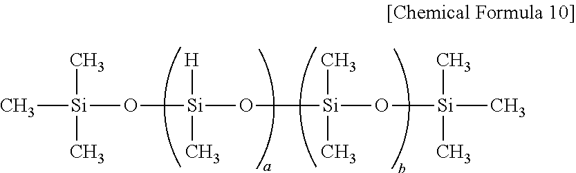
C[Si](C)(C)O[Si](O[Si](O[Si](C)(C)C)(C)C)([H])C
